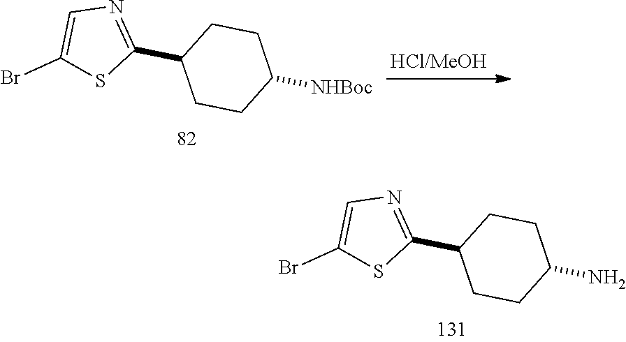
C1(Br)=CN=C(C2CCC([NHBoc])CC2)S1.C1(Br)=CN=C(C2CCC(N)CC2)S1
